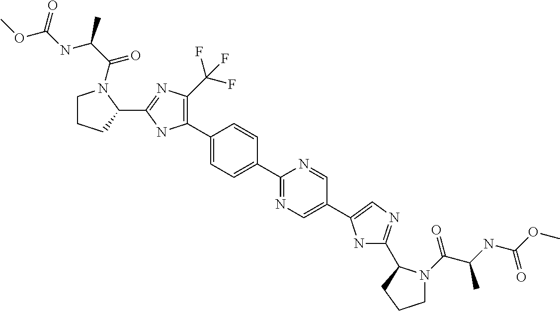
C1CCC(C2=NC(C(F)(F)F)=C(C3=CC=C(C4=NC=C(C5=CN=C(C6N(C(C(NC(OC)=O)C)=O)CCC6)N5)C=N4)C=C3)N2)N1C(C(NC(OC)=O)C)=O
